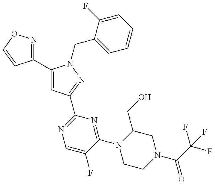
C1(C2=CC(C3=NC=C(F)C(N4CCN(C(=O)C(F)(F)F)CC4CO)=N3)=NN2CC2=CC=CC=C2F)=NOC=C1
